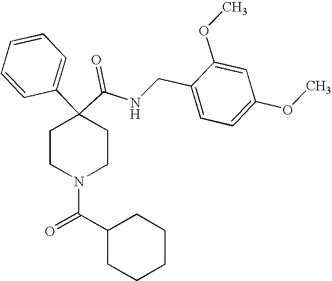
N(C(C1(C2=CC=CC=C2)CCN(C(C2CCCCC2)=O)CC1)=O)CC1=CC=C(OC)C=C1OC
